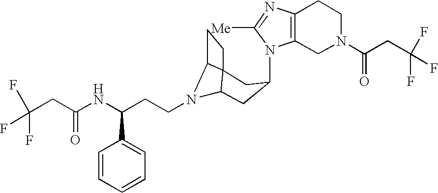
N1(C2CC3N(CCC(NC(CC(F)(F)F)=O)C4=CC=CC=C4)C4C3(CC4)C2)C2=C(N=C1[Me])CCN(C(CC(F)(F)F)=O)C2
